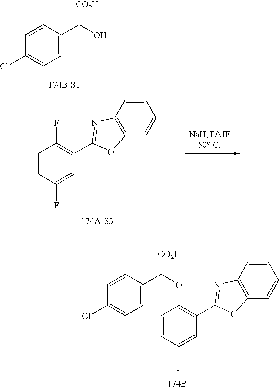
C1=CC(F)=CC(C2=NC3=C(O2)C=CC=C3)=C1F.C1=C(C(O)[CO2H])C=CC(Cl)=C1.C1=CC(F)=CC(C2=NC3=C(O2)C=CC=C3)=C1OC([CO2H])C1=CC=C(Cl)C=C1.[174B]
